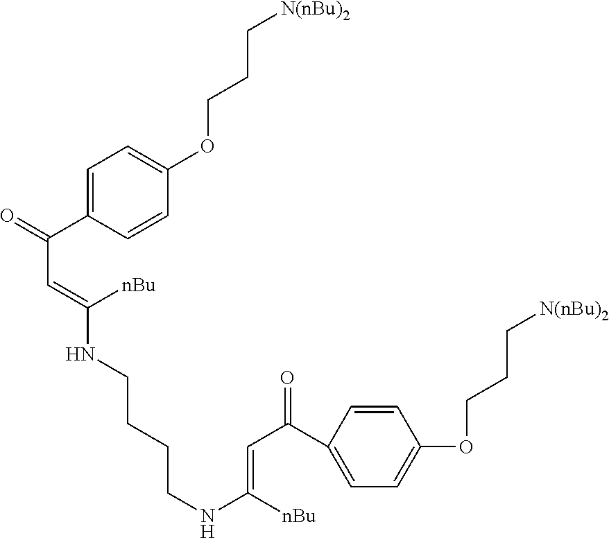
C1=C(C(=O)C=C([nBu])NCCCCNC([nBu])=CC(=O)C2=CC=C(OCCC[N(nBu)2])C=C2)C=CC(OCCC[N(nBu)2])=C1
